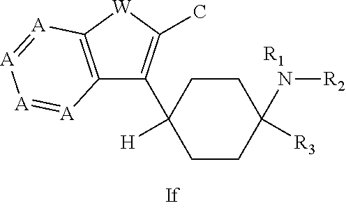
[R1].C1([H])(C2=C(C)[W]C3=C2[A]=[A][A]=[A]3)CCC([R3])(N[R2])CC1
